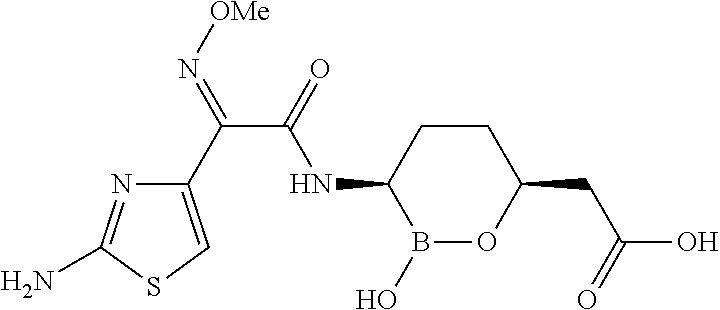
B1(O)OC(CC(O)=O)CCC1NC(C(C1=CSC(N)=N1)=N[OMe])=O
